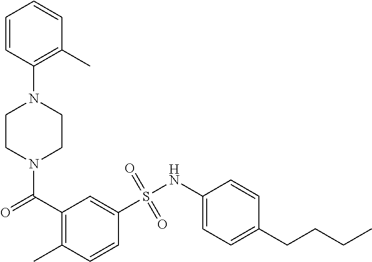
N1(C(=O)C2=C(C)C=CC(S(NC3=CC=C(CCCC)C=C3)(=O)=O)=C2)CCN(C2=C(C)C=CC=C2)CC1
